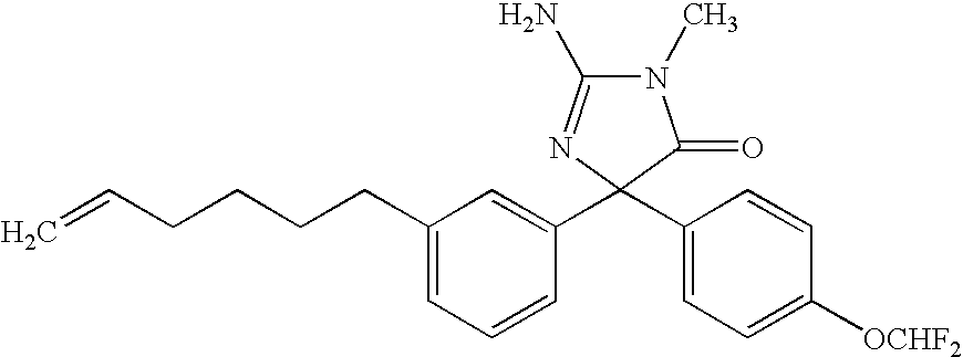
C1(=O)N(C)C(N)=NC1(C1=CC(CCCCC=C)=CC=C1)C1=CC=C([OCHF2])C=C1
